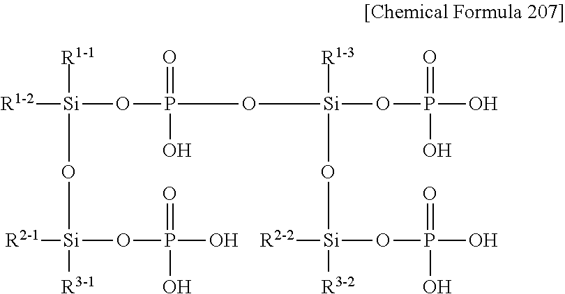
[R1-2][Si](OP(O[Si](OP(O)(=O)O)([R1-3])O[Si]([R3-2])(OP(O)(=O)O)[R2-2])(=O)O)([R1-1])O[Si]([R3-1])(OP(O)(=O)O)[R2-1]
